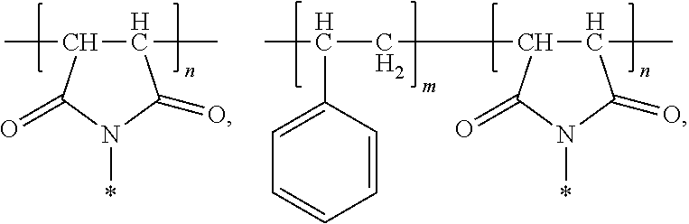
C1(C)C(C)C(=O)N(*)C1=O.C1(C)C(CCC(C)C2=CC=CC=C2)C(=O)N(*)C1=O
